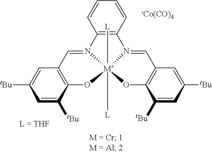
C1=CC2=C(C=C1)N1=CC3=C(O[M+]14([L])([L])N2=CC1=C(O4)C([tBu])=CC([tBu])=C1)C([tBu])=CC([tBu])=C3.[-Co(CO)4]
